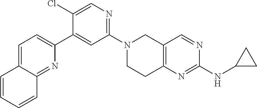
N1(C2=NC=C(Cl)C(C3=CC=C4C(=N3)C=CC=C4)=C2)CCC2=C(C1)C=NC(NC1CC1)=N2
